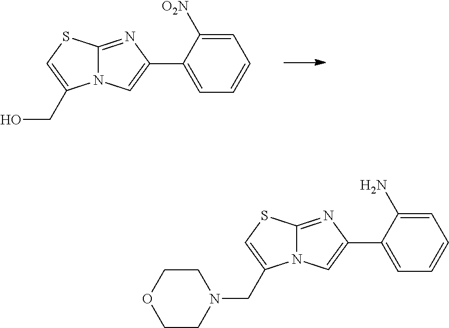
C1=C(C2=CN3C(=N2)SC=C3CO)C([O2N])=CC=C1.C1=C(C2=CN3C(=N2)SC=C3CN2CCOCC2)C(N)=CC=C1
